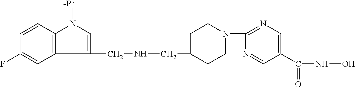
C1(CNCC2CCN(C3=NC=C(C(NO)=O)C=N3)CC2)=CN([i-Pr])C2=C1C=C(F)C=C2
